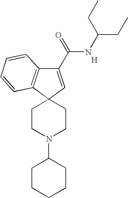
[H].C1(C(=O)NC(CC)CC)=CC2(C3=C1C=CC=C3)CCN(C1CCCCC1)CC2
